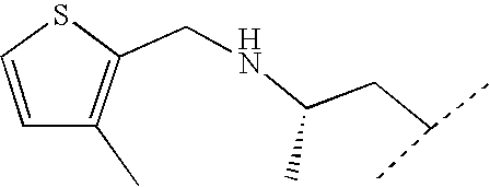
C(CC(NCC1=C(C)C=CS1)C)(C)C
